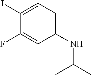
C1(I)=CC=C(NC(C)C)C=C1F
